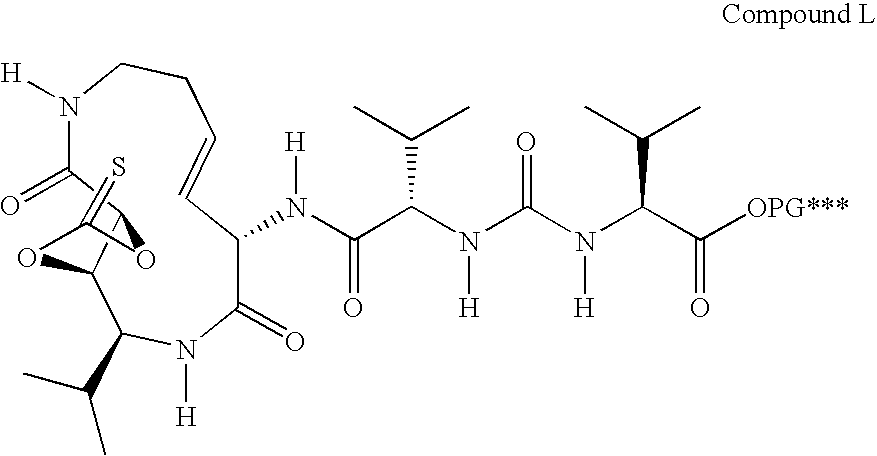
N1([H])CCC=CC(N([H])C(C(N(C(N(C(C([OPG***])=O)C(C)C)[H])=O)[H])C(C)C)=O)C(=O)N([H])C(C(C)C)C2C(C1=O)OC(=S)O2
